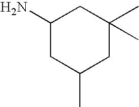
C1(N)CC(C)CC(C)(C)C1
